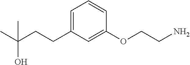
C1=C(CCC(C)(O)C)C=C(OCCN)C=C1
